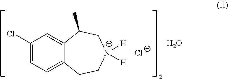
C1(Cl)=CC=C2C(=C1)C(C)C[N+]([H])([H])CC2.[Cl-].O
